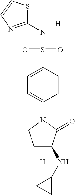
C1(NS(C2=CC=C(N3CCC(NC4CC4)C3=O)C=C2)(=O)=O)=NC=CS1.[H].[H]
